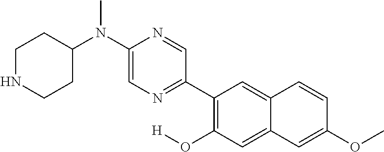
C1NCCC(N(C2=CN=C(C3=C(O[H])C=C4C(=C3)C=CC(OC)=C4)C=N2)C)C1
